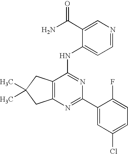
C12=C(CC(C)(C)C1)C(NC1=CC=NC=C1C(N)=O)=NC(C1=CC(Cl)=CC=C1F)=N2
